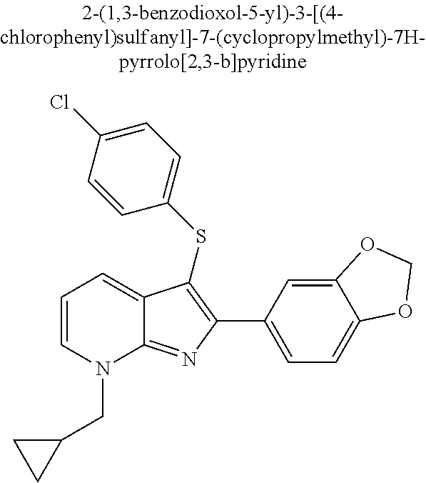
C1(C2=C(SC3=CC=C(Cl)C=C3)C3=CC=CN(CC4CC4)C3=N2)=CC=C2C(=C1)OCO2
